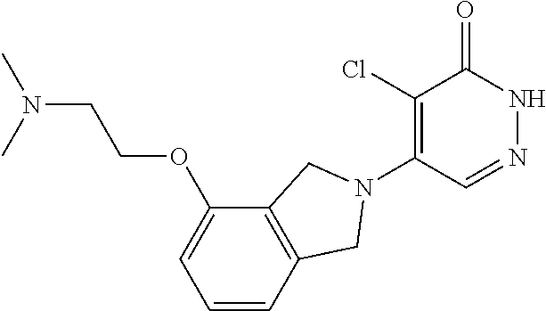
C1(Cl)=C(N2CC3=C(C(OCCN(C)C)=CC=C3)C2)C=NNC1=O
